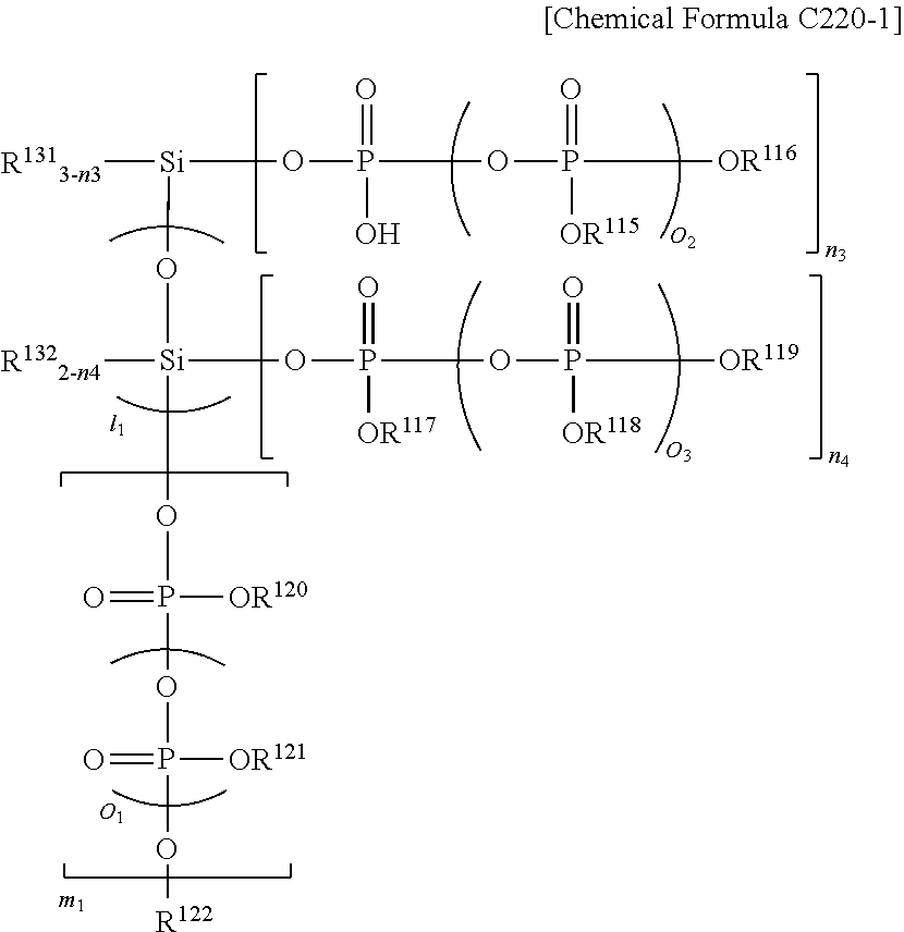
[Si](OP(OP([OR116])(=O)[OR115])(=O)O)([R1313-n3])O[Si](OP(OP([OR119])(=O)[OR118])(=O)[OR117])[R1322-n4].COP(OP([OR121])(=O)O[R122])([OR120])=O
